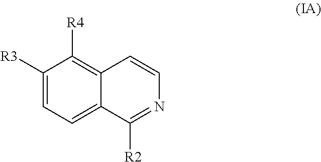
C1([R3])=CC=C2C(=C1[R4])C=CN=C2[R2]
